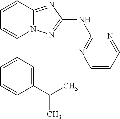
N12C(=NC(NC3=NC=CC=N3)=N1)C=CC=C2C1=CC=CC(C(C)C)=C1
